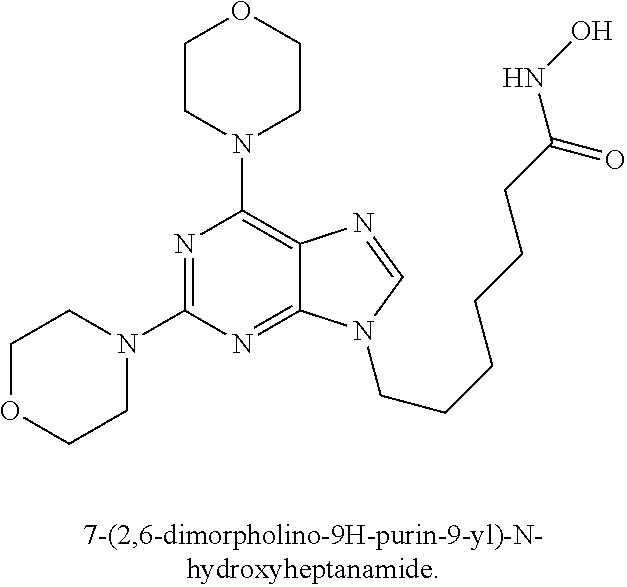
C1OCCN(C2=NC(N3CCOCC3)=C3C(=N2)N(CCCCCCC(NO)=O)C=N3)C1
